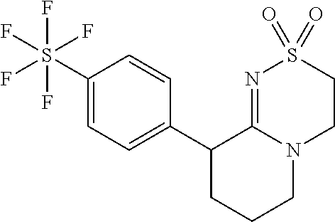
C1(C2CCCN3C2=NS(=O)(=O)CC3)=CC=C(S(F)(F)(F)(F)F)C=C1
